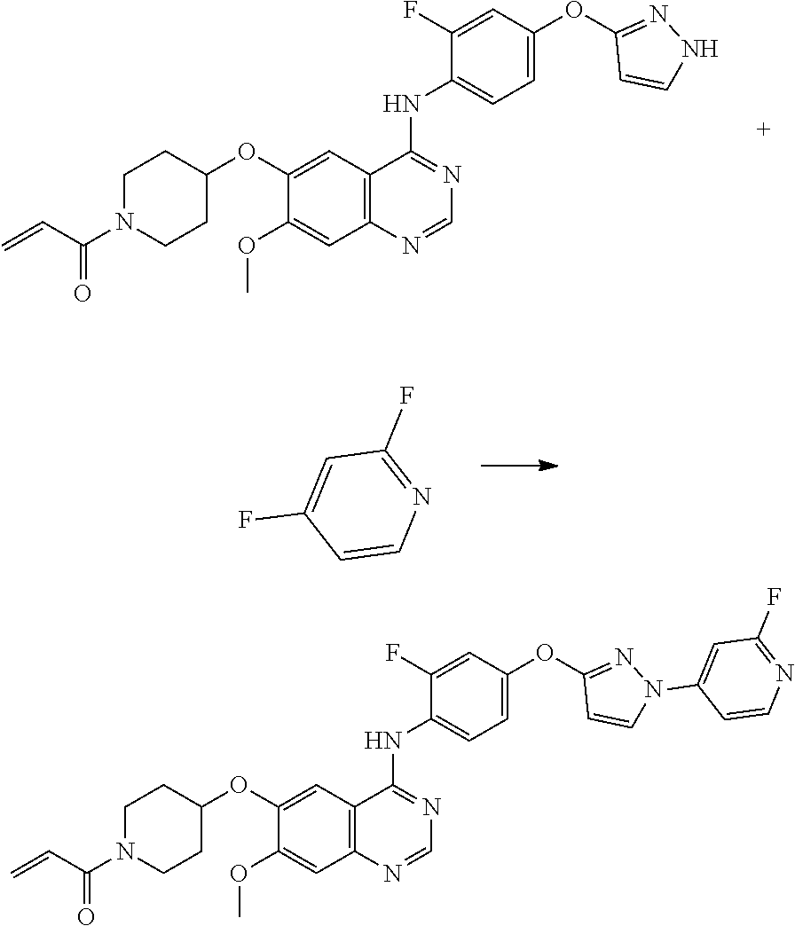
C1(OC2=CC=C(NC3=NC=NC4=C3C=C(OC3CCN(C(C=C)=O)CC3)C(OC)=C4)C(F)=C2)=NNC=C1.FC1=CC(F)=NC=C1.C1(OC2=CC=C(NC3=NC=NC4=C3C=C(OC3CCN(C(C=C)=O)CC3)C(OC)=C4)C(F)=C2)=NN(C2=CC(F)=NC=C2)C=C1
